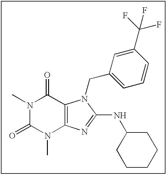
N1(C)C(=O)N(C)C2=C(C1=O)N(CC1=CC=CC(C(F)(F)F)=C1)C(NC1CCCCC1)=N2
